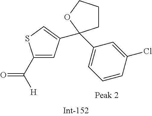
C1(C([H])=O)=CC(C2(C3=CC=CC(Cl)=C3)CCCO2)=CS1
